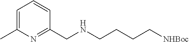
C1=C(C)N=C(CNCCCC[NHBoc])C=C1
